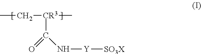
CC[CR3](C)C(=O)N[Y][SO3X]
